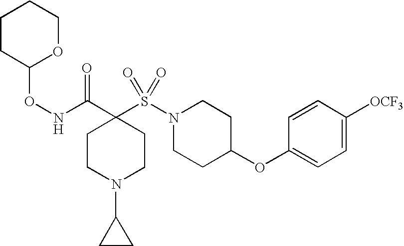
C1(OC2CCN(S(=O)(=O)C3(C(=O)NOC4OCCCC4)CCN(C4CC4)CC3)CC2)=CC=C([OCF3])C=C1
